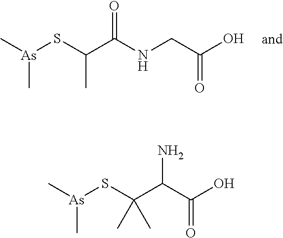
C[As](SC(C(C(O)=O)N)(C)C)C.C[As](SC(C(NCC(O)=O)=O)C)C
